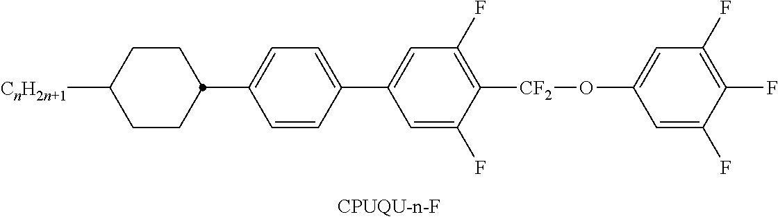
C1(C2CCC([CnH2n+1])CC2)=CC=C(C2=CC(F)=C([CF2]OC3=CC(F)=C(F)C(F)=C3)C(F)=C2)C=C1
